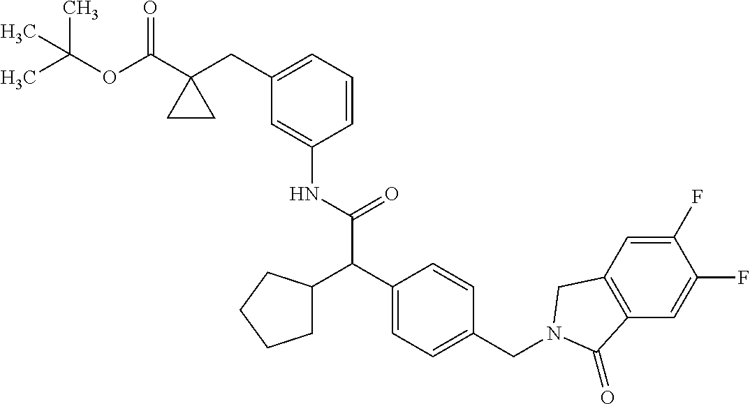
C1=C(NC(C(C2=CC=C(CN3CC4=C(C=C(F)C(F)=C4)C3=O)C=C2)C2CCCC2)=O)C=CC=C1CC1(C(OC(C)(C)C)=O)CC1
